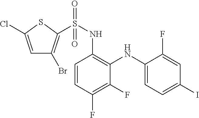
C1=CC(F)=C(F)C(NC2=CC=C(I)C=C2F)=C1NS(=O)(=O)C1=C(Br)C=C(Cl)S1
